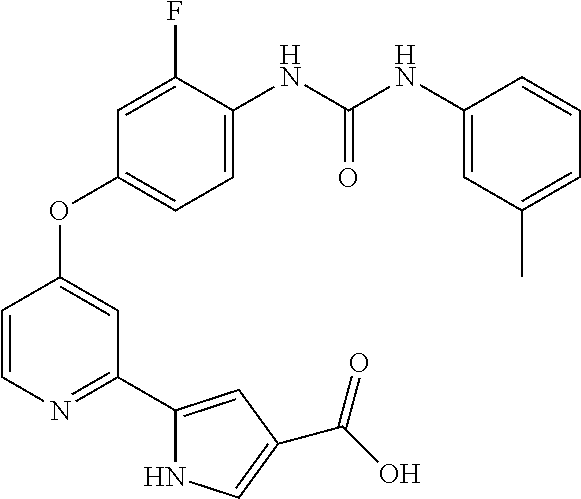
C1=CN=C(C2=CC(C(O)=O)=CN2)C=C1OC1=CC=C(NC(NC2=CC(C)=CC=C2)=O)C(F)=C1
